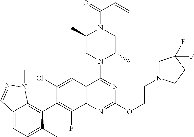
C12=CC=C(C)C(C3=C(F)C4=C(C=C3Cl)C(N3C(C)CN(C(=O)C=C)C(C)C3)=NC(OCCN3CC(F)(F)CC3)=N4)=C1N(C)N=C2
